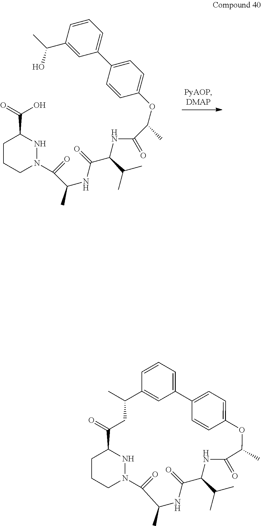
C1CCN(C(=O)C(NC(C(NC(=O)C(OC2=CC=C(C3=CC=CC(C(C)O)=C3)C=C2)C)C(C)C)=O)C)NC1C(=O)O.C1CCN2NC1C(=O)CC(C)C1=CC(=CC=C1)C1=CC=C(OC(C)C(=O)NC(C(C)C)C(=O)NC(C)C2=O)C=C1
